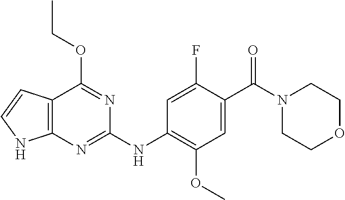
C1(NC2=C(OC)C=C(C(N3CCOCC3)=O)C(F)=C2)=NC2=C(C(OCC)=N1)C=CN2
